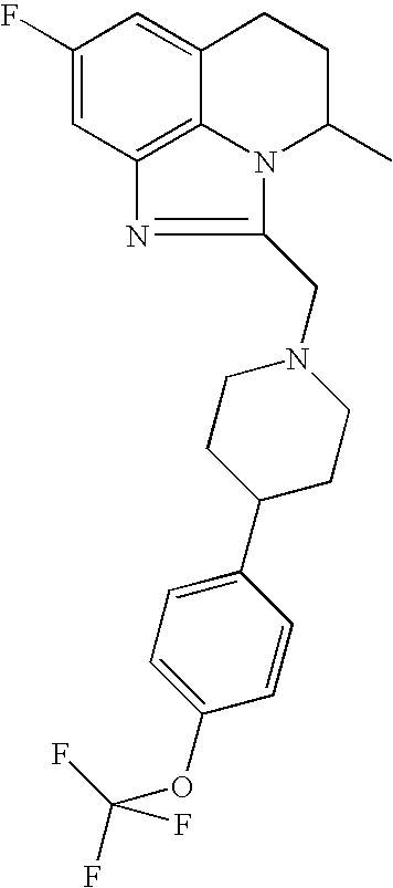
C1(F)=CC2=C3C(=C1)CCC(C)N3C(CN1CCC(C3=CC=C(OC(F)(F)F)C=C3)CC1)=N2
